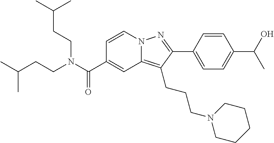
C1=CN2C(=C(CCCN3CCCCC3)C(C3=CC=C(C(C)O)C=C3)=N2)C=C1C(N(CCC(C)C)CCC(C)C)=O
